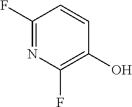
FC1=C(O)C=CC(F)=N1
